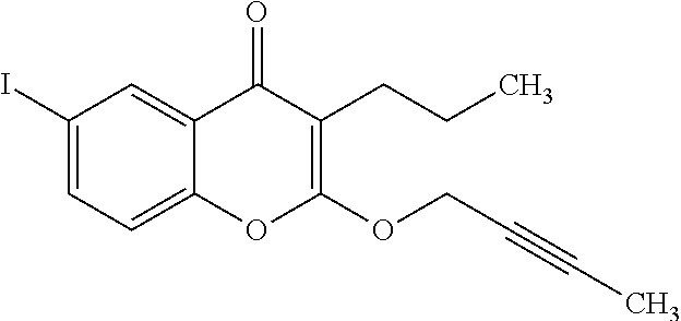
C1(I)=CC=C2C(=C1)C(=O)C(CCC)=C(OCC#CC)O2
